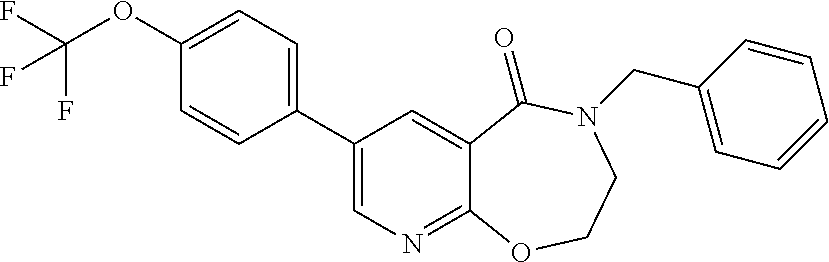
C1(C2=CC=C(OC(F)(F)F)C=C2)=CN=C2C(=C1)C(=O)N(CC1=CC=CC=C1)CCO2
